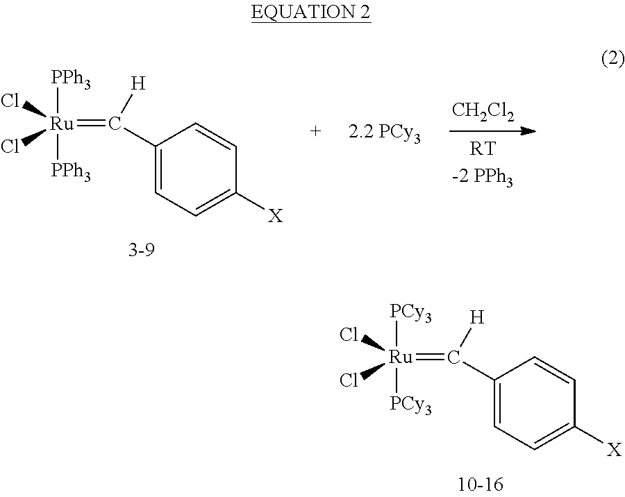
[CH2Cl2].[PPh3][Ru]([PPh3])(=C([H])C1=CC=C([X])C=C1)(Cl)Cl.[PCy3][Ru]([PCy3])(=C([H])C1=CC=C([X])C=C1)(Cl)Cl
